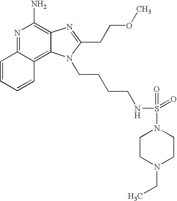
N1=C2C(=C3C(=C1N)N=C(CCOC)N3CCCCNS(=O)(=O)N1CCN(CC)CC1)C=CC=C2
